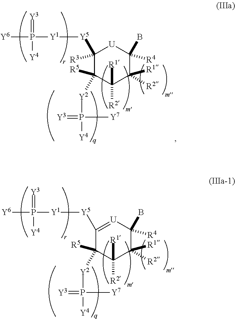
C1([Y5][Y1]P([Y4])(=[Y3])[Y6])([R3])C([R5])([Y2]P(=[Y3])([Y4])[Y7])C([R1])([R2])C([R1])([R2])C(B)([R4])[U]1.C1([Y5][Y1]P([Y4])(=[Y3])[Y6])=[U]C(B)([R4])C([R1])([R2])C([R1])([R2])C1([R5])[Y2]P(=[Y3])([Y4])[Y7]
